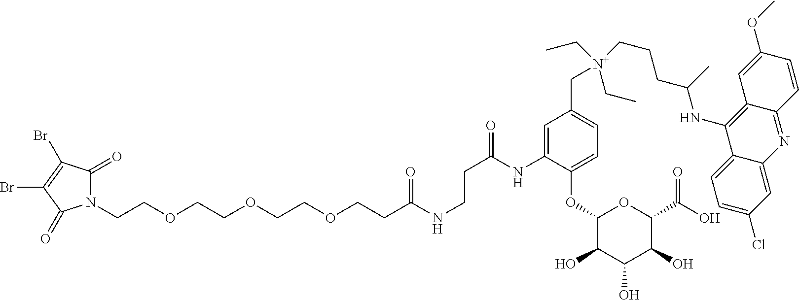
C(COCCOCCOCCC(NCCC(=O)NC1=CC(C[N+](CC)(CCCC(C)NC2=C3C(=NC4=CC(Cl)=CC=C24)C=CC(OC)=C3)CC)=CC=C1OC1C(O)C(O)C(O)C(C(O)=O)O1)=O)N1C(=O)C(Br)=C(Br)C1=O
